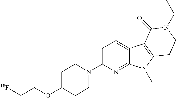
N1(C2=CC=C3C(=N2)N(C)C2=C3C(=O)N(CC)CC2)CCC(OCC[18F])CC1
